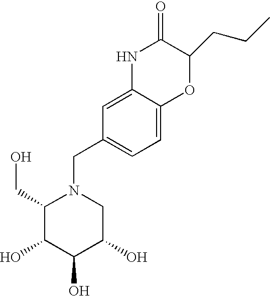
C1(CO)C(O)C(O)C(O)CN1CC1=CC=C2C(=C1)NC(=O)C(CCC)O2
